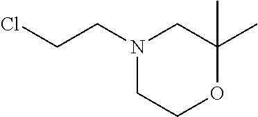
N1(CCCl)CCOC(C)(C)C1
